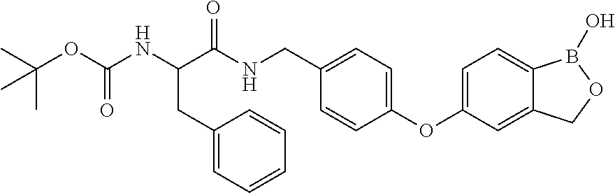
C(OC(NC(C(NCC1=CC=C(OC2=CC=C3C(=C2)COB3O)C=C1)=O)CC1=CC=CC=C1)=O)(C)(C)C
